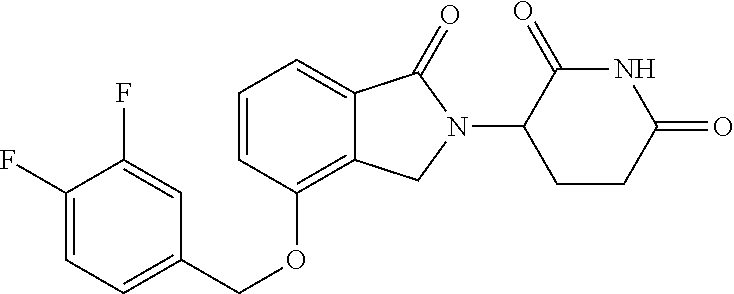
FC1=CC=C(COC2=C3C(=CC=C2)C(=O)N(C2CCC(=O)NC2=O)C3)C=C1F
